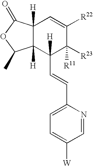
C12([H])C([H])(C(=O)OC1C)C=C([R22])C([R23])([R11])C2(C=CC1=CC=C([W])C=N1)[H]
